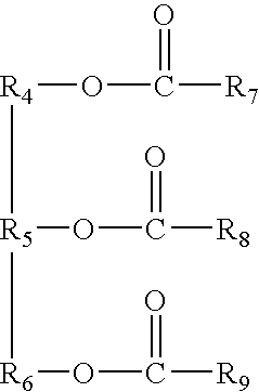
[R4]([R5]([R6]OC(=O)[R9])OC(=O)[R8])OC(=O)[R7]
